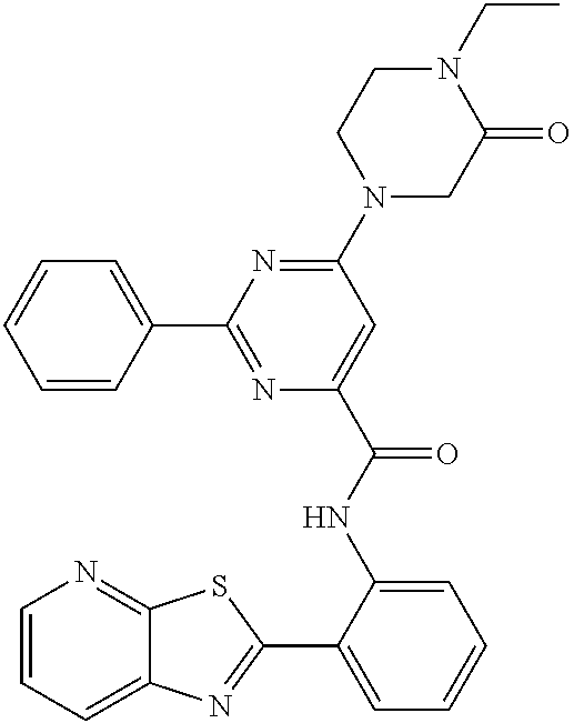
C1=CC=C2C(=N1)SC(C1=CC=CC=C1NC(=O)C1=CC(N3CC(=O)N(CC)CC3)=NC(C3=CC=CC=C3)=N1)=N2
